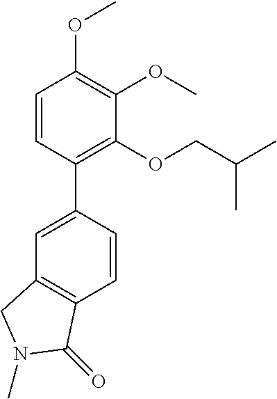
C1=C(C2=C(OCC(C)C)C(OC)=C(OC)C=C2)C=CC2=C1CN(C)C2=O
